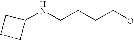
C1(NCCCCO)CCC1
